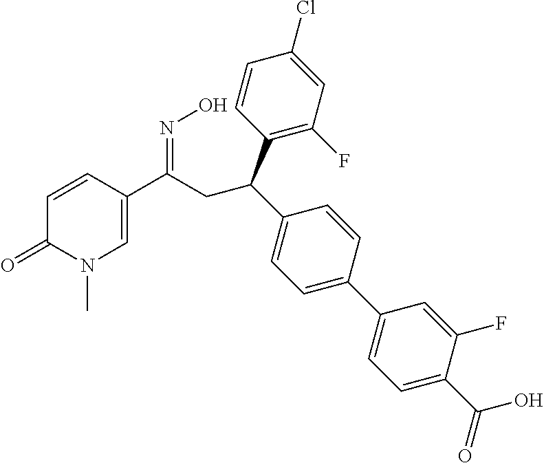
C1=CC(C(CC(C2=CC=C(C3=CC=C(C(O)=O)C(F)=C3)C=C2)C2=C(F)C=C(Cl)C=C2)=NO)=CN(C)C1=O
